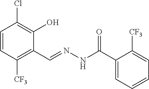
C1=CC([CF3])=C(C=NNC(C2=CC=CC=C2[CF3])=O)C(O)=C1Cl
